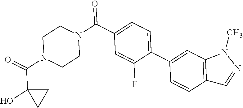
O=C(N1CCN(C(=O)C2=CC=C(C3=CC4=C(C=C3)C=NN4C)C(F)=C2)CC1)C1(O)CC1
